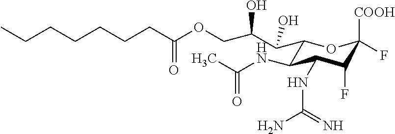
C1(C(C(O)COC(CCCCCCC)=O)O)C(NC(C)=O)C(NC(N)=N)C(F)C([COOH])(F)O1
